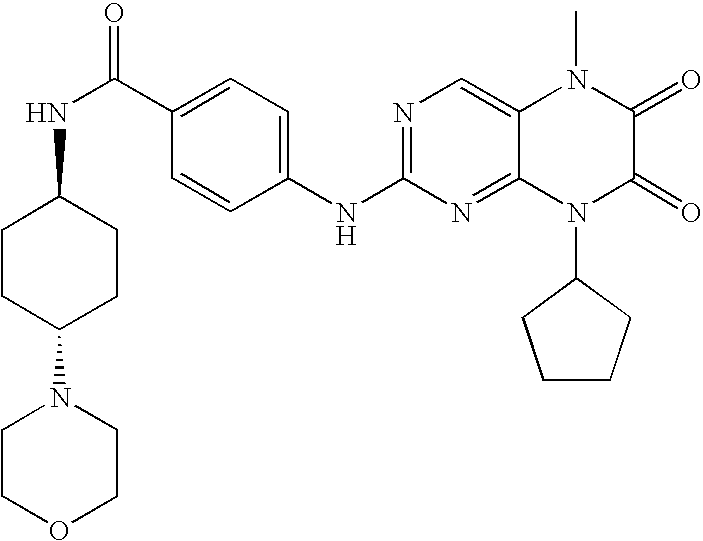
C1(C(N)=O)=CC=C(NC2=NC=C3C(=N2)N(C2CCCC2)C(=O)C(=O)N3C)C=C1.CC1CCC(N2CCOCC2)CC1
